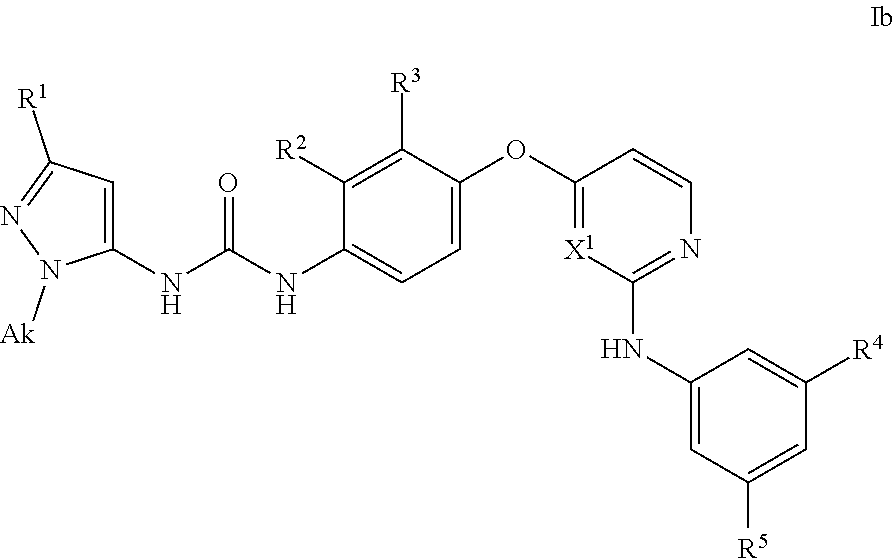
C1(NC(NC2=CC=C(OC3=[X1]C(NC4=CC([R5])=CC([R4])=C4)=NC=C3)C([R3])=C2[R2])=O)=CC([R1])=NN1[Ak]
